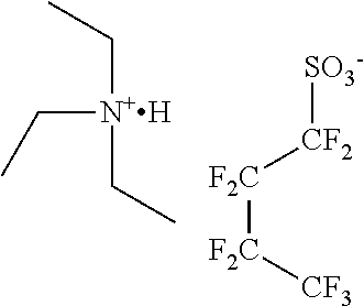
C([N+H](CC)CC)C.[F2C]([F2C][CF3])[CF2][SO3-]
